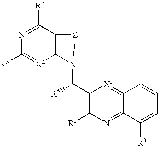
C1([R7])=NC([R6])=[X2]C2=C1[Z]N2C([R5])C1=C([R1])N=C2C(=[X1]1)C=CC=C2[R3]
